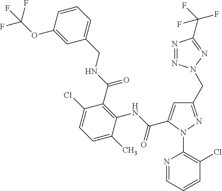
C1=C(OC(F)(F)F)C=CC=C1CNC(C1=C(NC(=O)C2=CC(CN3N=NC(C(F)(F)F)=N3)=NN2C2=C(Cl)C=CC=N2)C(C)=CC=C1Cl)=O
